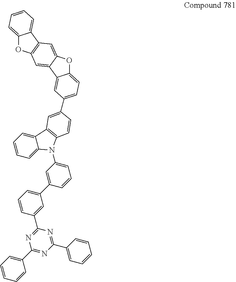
C1=CC=C2C(=C1)C1=C(N2C2=CC=CC(C3=CC=CC(C4=NC(C5=CC=CC=C5)=NC(C5=CC=CC=C5)=N4)=C3)=C2)C=CC(C2=CC=C3OC4=CC5=C(C=C4C3=C2)OC2=CC=CC=C52)=C1
